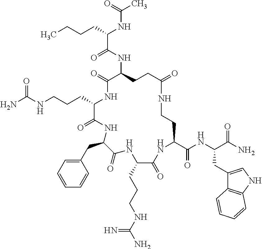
C(C1C(=O)NC(CC2=CC=CC=C2)C(=O)NC(CCCNC(N)=N)C(=O)NC(C(NC(C(N)=O)CC2=CNC3=C2C=CC=C3)=O)CCNC(=O)CCC(NC(C(CCCC)NC(C)=O)=O)C(=O)N1)CCNC(N)=O
